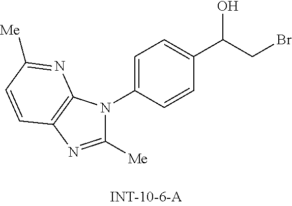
C1([Me])=NC2=C(N1C1=CC=C(C(CBr)O)C=C1)N=C([Me])C=C2
